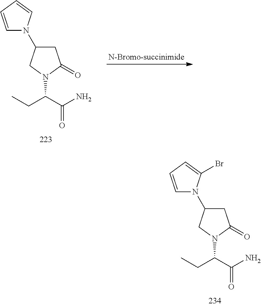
C1C(N2C=CC=C2)CN(C(C(N)=O)CC)C1=O.C1C(N2C=CC=C2Br)CN(C(C(N)=O)CC)C1=O
